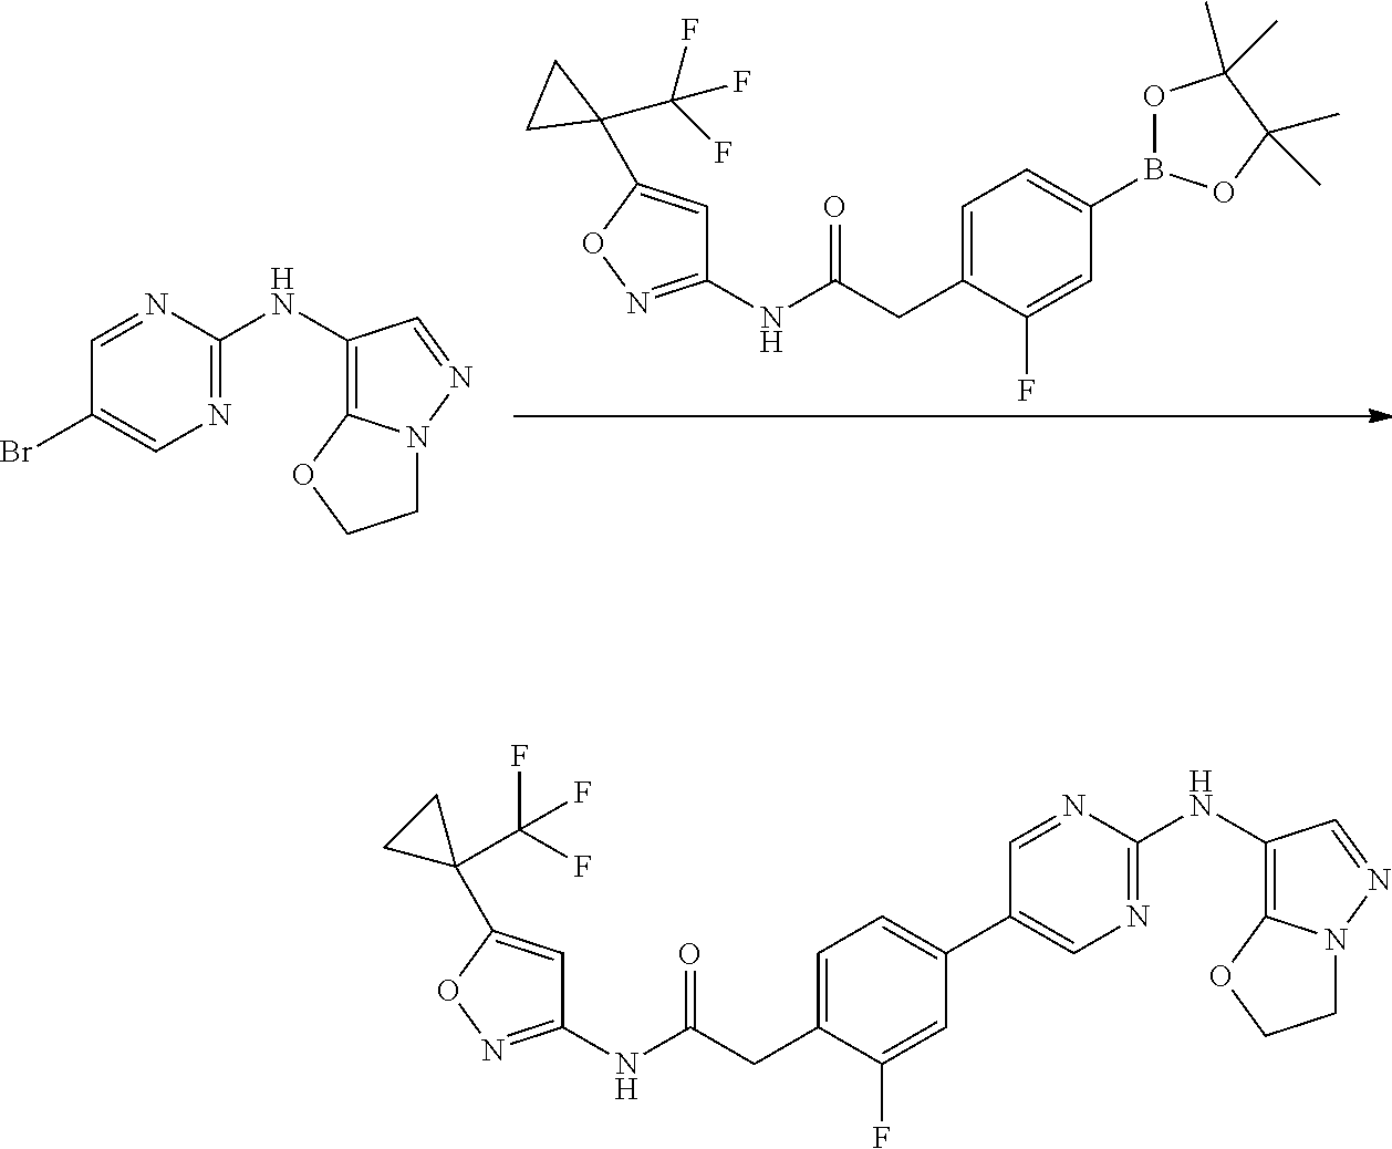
N1=C(NC2=C3N(N=C2)CCO3)N=CC(Br)=C1.C1=C(C2(C(F)(F)F)CC2)ON=C1NC(CC1=CC=C(B2OC(C)(C)C(C)(C)O2)C=C1F)=O.C1=C(C2(C(F)(F)F)CC2)ON=C1NC(CC1=CC=C(C2=CN=C(NC3=C4N(N=C3)CCO4)N=C2)C=C1F)=O
